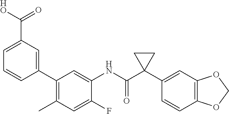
C1(C2=CC(C(=O)[HO])=CC=C2)=C(C)C=C(F)C(NC(C2(C3=CC4=C(C=C3)OCO4)CC2)=O)=C1
